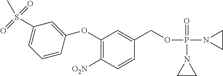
C1(OC2=CC(S(C)(=O)=O)=CC=C2)=C([O2N])C=CC(COP(N2CC2)(=O)N2CC2)=C1
